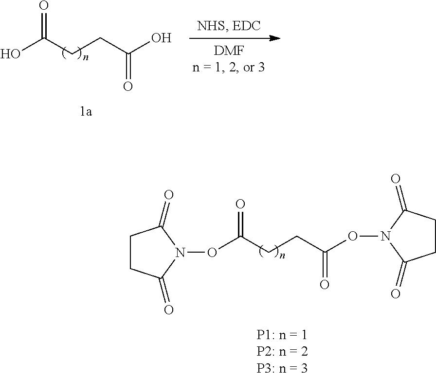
OC(CCC(O)=O)=O.C1CC(=O)N(OC(CCC(ON2C(=O)CCC2=O)=O)=O)C1=O
